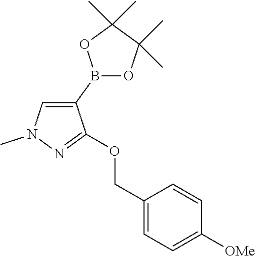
C1(COC2=NN(C)C=C2B2OC(C)(C)C(C)(C)O2)=CC=C([OMe])C=C1
